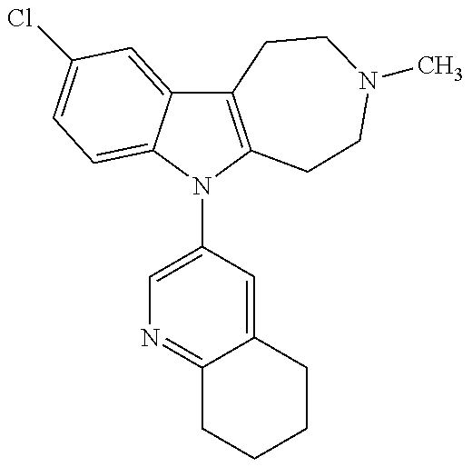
C12=C(N(C3=CN=C4C(=C3)CCCC4)C3=CC=C(Cl)C=C13)CCN(C)CC2
